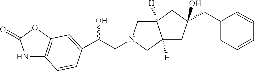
N1C2=C(OC1=O)C=C(C(O)CN1CC3([H])C([H])(C1)CC(CC1=CC=CC=C1)(O)C3)C=C2
